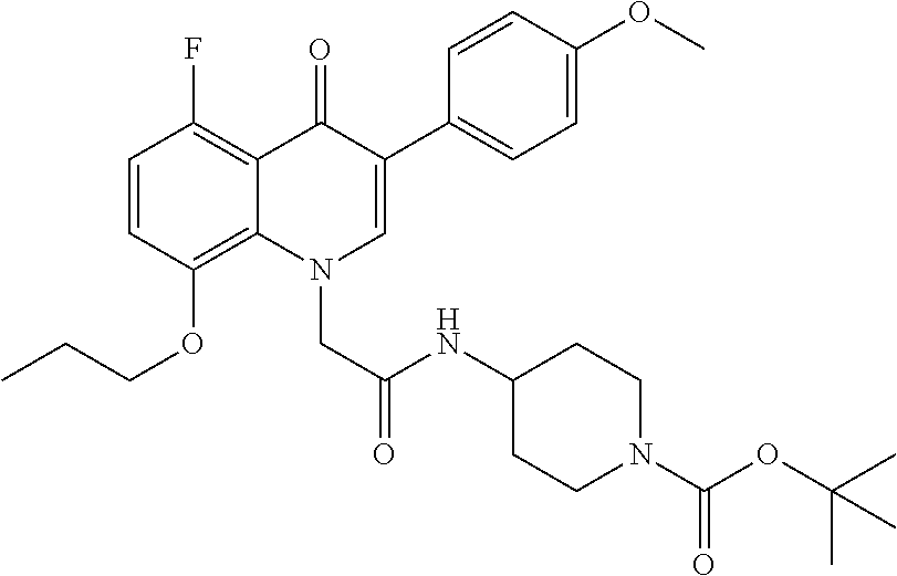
C1=CC(OCCC)=C2C(=C1F)C(=O)C(C1=CC=C(OC)C=C1)=CN2CC(=O)NC1CCN(C(OC(C)(C)C)=O)CC1
